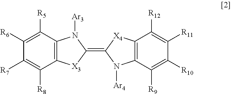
C12=C([X3]C(=C3N([Ar4])C4=C([X4]3)C([R12])=C([R11])C([R10])=C4[R9])N1[Ar3])C([R8])=C([R7])C([R6])=C2[R5]
